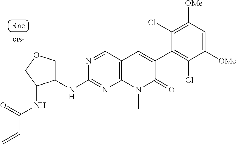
C1(NC2=NC3=C(C=N2)C=C(C2=C(Cl)C([OMe])=CC([OMe])=C2Cl)C(=O)N3C)COCC1NC(C=C)=O
